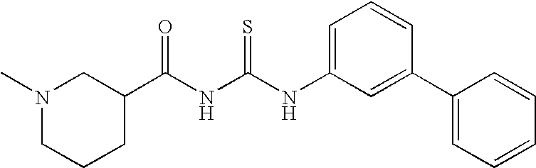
N(C(NC(C1CN(C)CCC1)=O)=S)C1=CC=CC(C2=CC=CC=C2)=C1
